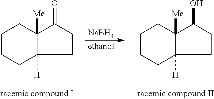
C1CCC2([H])C([Me])(C1)C(=O)CC2.[NaBH4].[ethanol].C1CCC2([H])C([Me])(C1)C(O)CC2
